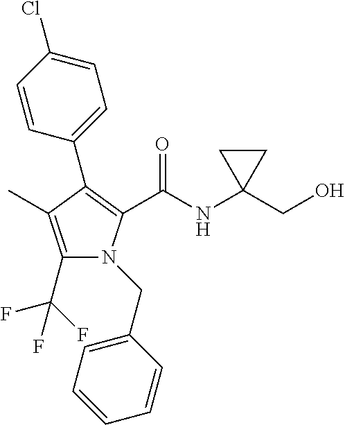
C1(C(F)(F)F)=C(C)C(C2=CC=C(Cl)C=C2)=C(C(NC2(CO)CC2)=O)N1CC1=CC=CC=C1
